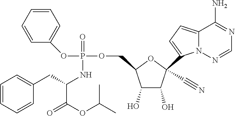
C1(O)C(O)C(C#N)(C2=CC=C3N2N=CN=C3N)OC1COP(=O)(OC1=CC=CC=C1)NC(C(=O)OC(C)C)CC1=CC=CC=C1
